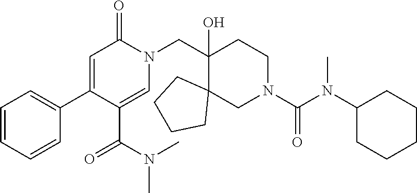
C1=CC=CC(C2=CC(=O)N(CC3(O)CCN(C(N(C4CCCCC4)C)=O)CC34CCCC4)C=C2C(N(C)C)=O)=C1
